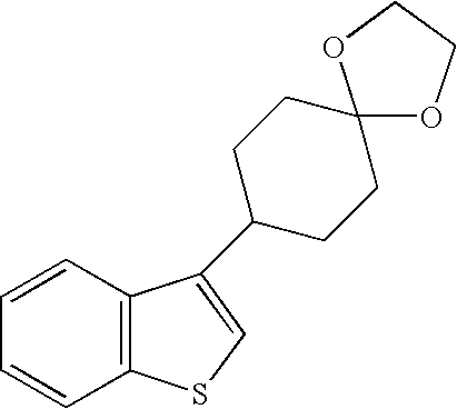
C1=CC2=C(C=C1)SC=C2C1CCC2(OCCO2)CC1
